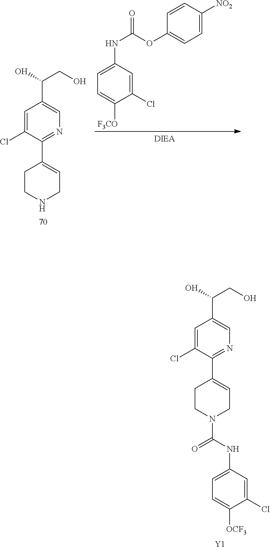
C1=C(Cl)C(C2=CCNCC2)=NC=C1C(O)CO.C1=C(NC(OC2=CC=C([NO2])C=C2)=O)C=C(Cl)C([F3CO])=C1.C1=C(Cl)C(C2=CCN(C(NC3=CC=C([OCF3])C(Cl)=C3)=O)CC2)=NC=C1C(O)CO.[Y1]
